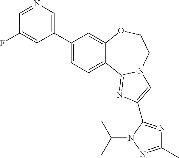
C1(C2=CN=CC(F)=C2)=CC=C2C(=C1)OCCN1C2=NC(C2=NC(C)=NN2C(C)C)=C1
